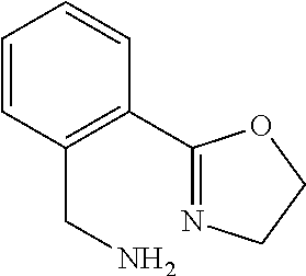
C1=CC(CN)=C(C2=NCCO2)C=C1
